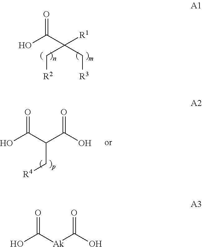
OC(C([R1])(C[R3])C[R2])=O.OC(=O)C(C(O)=O)C[R4].OC(=O)[Ak]C(O)=O
